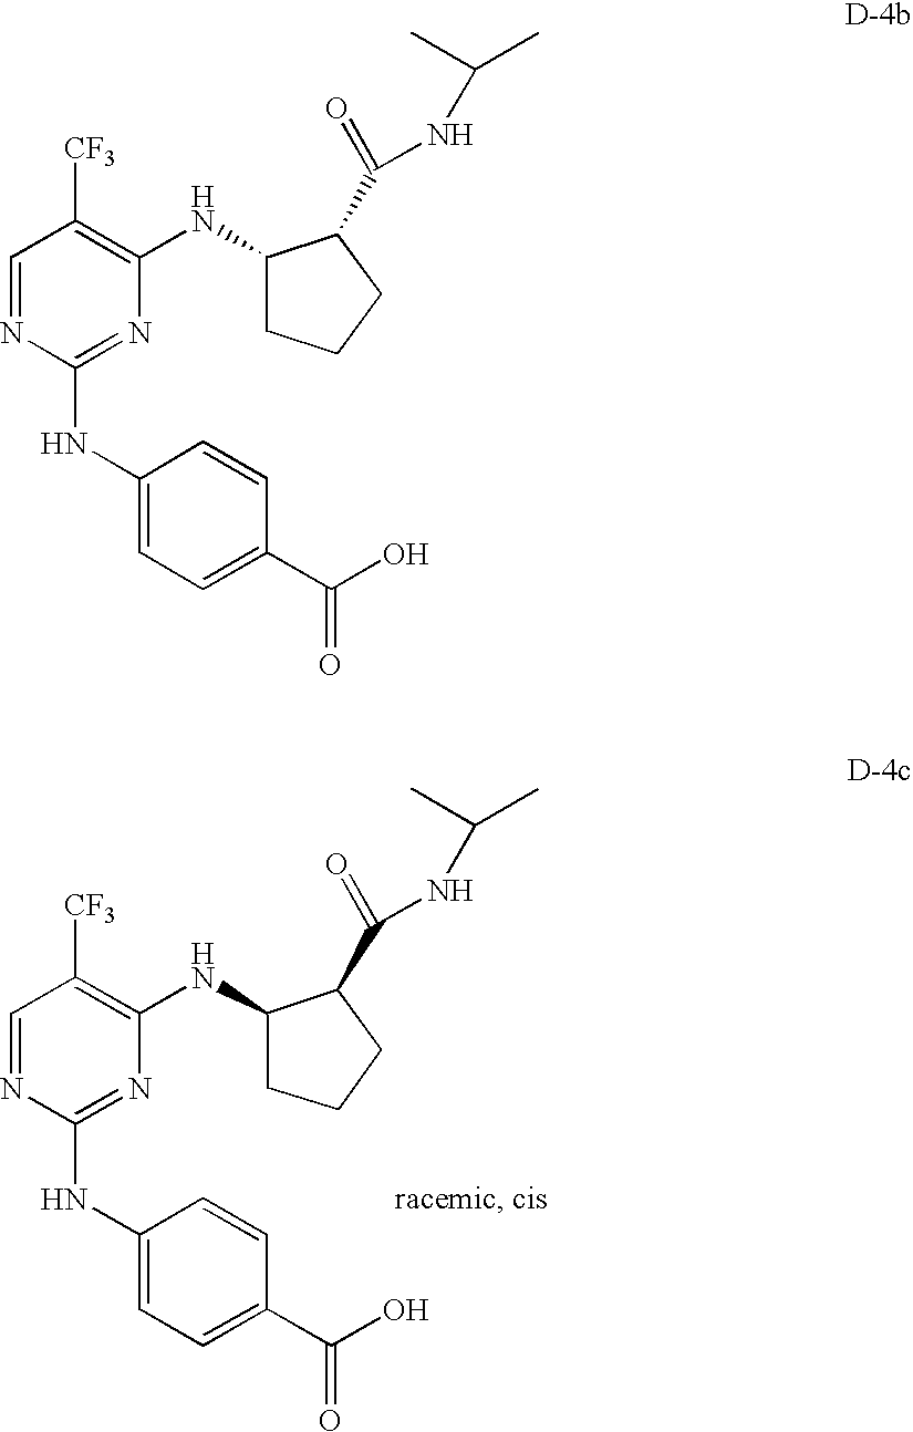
C1=NC(NC2=CC=C(C(=O)O)C=C2)=NC(NC2CCCC2C(=O)NC(C)C)=C1[CF3].C1=NC(NC2=CC=C(C(=O)O)C=C2)=NC(NC2CCCC2C(=O)NC(C)C)=C1[CF3]
